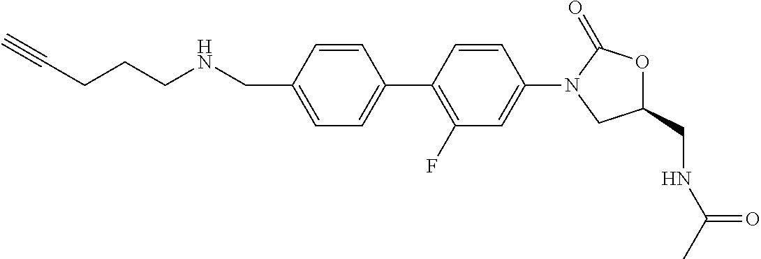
C1(CNCCCC#C)=CC=C(C2=C(F)C=C(N3C(=O)OC(CNC(C)=O)C3)C=C2)C=C1
